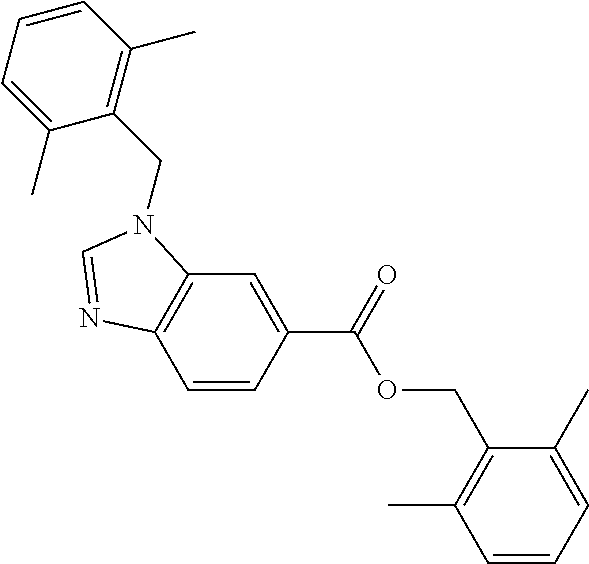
C1=CC(C(=O)OCC2=C(C)C=CC=C2C)=CC2=C1N=CN2CC1=C(C)C=CC=C1C
